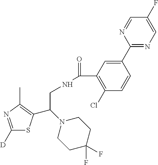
C1([D])=NC(C)=C(C(N2CCC(F)(F)CC2)CNC(=O)C2=C(Cl)C=CC(C3=NC=C(F)C=N3)=C2)S1
